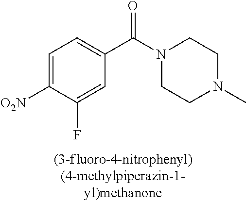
C1=C(F)C([O2N])=CC=C1C(=O)N1CCN(C)CC1
